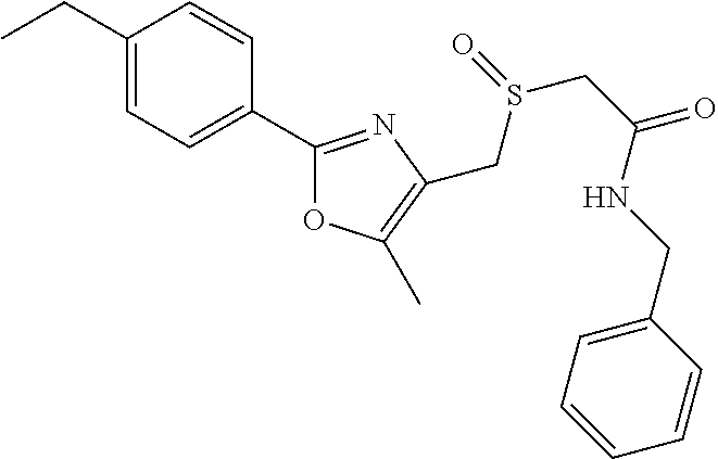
CCC1=CC=C(C2=NC(CS(CC(=O)NCC3=CC=CC=C3)=O)=C(C)O2)C=C1
